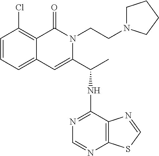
ClC1=C2C(=CC=C1)C=C(C(C)NC1=NC=NC3=C1N=CS3)N(CCN1CCCC1)C2=O
